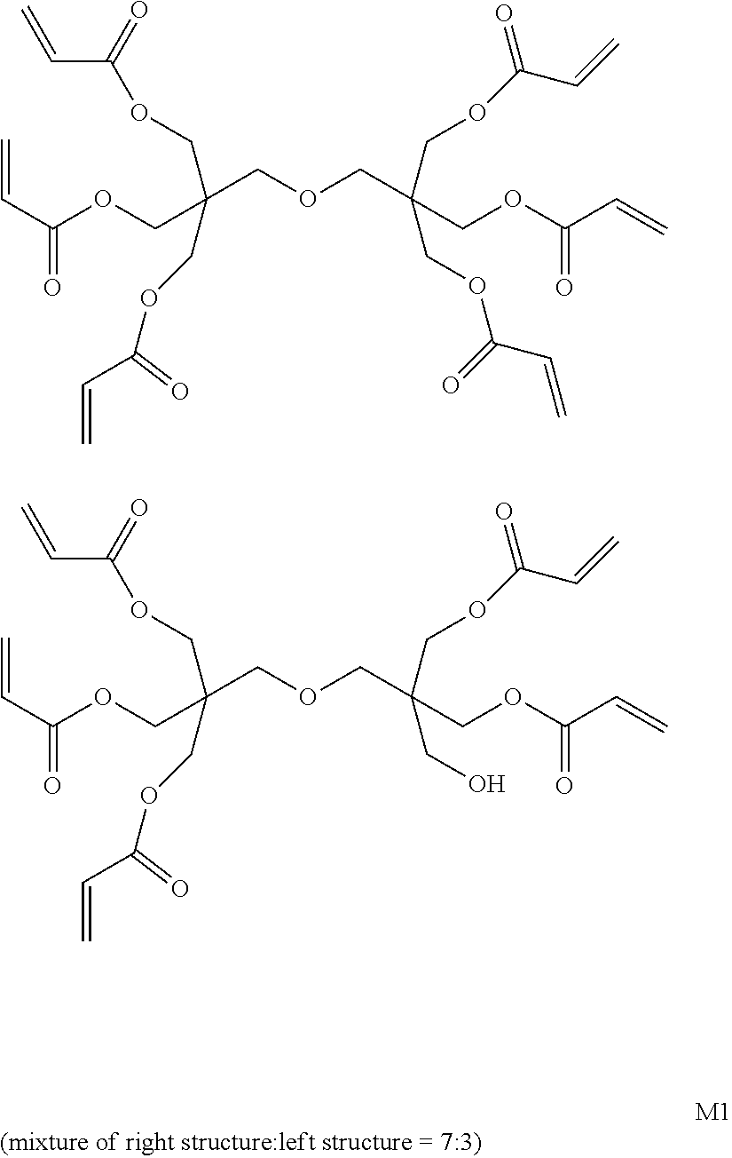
C(C(OCC(COC(C=C)=O)(COC(C=C)=O)COCC(COC(C=C)=O)(COC(C=C)=O)COC(C=C)=O)=O)=C.C(C(OCC(COC(C=C)=O)(COC(C=C)=O)COCC(COC(C=C)=O)(CO)COC(C=C)=O)=O)=C
